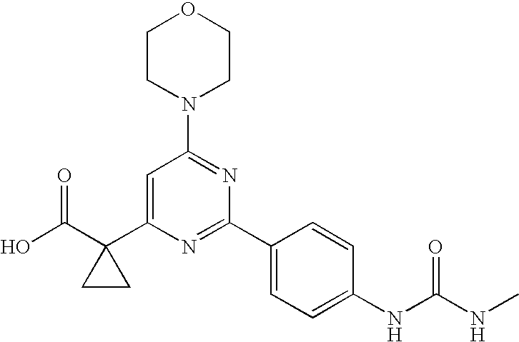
OC(=O)C1(C2=CC(N3CCOCC3)=NC(C3=CC=C(NC(NC)=O)C=C3)=N2)CC1
